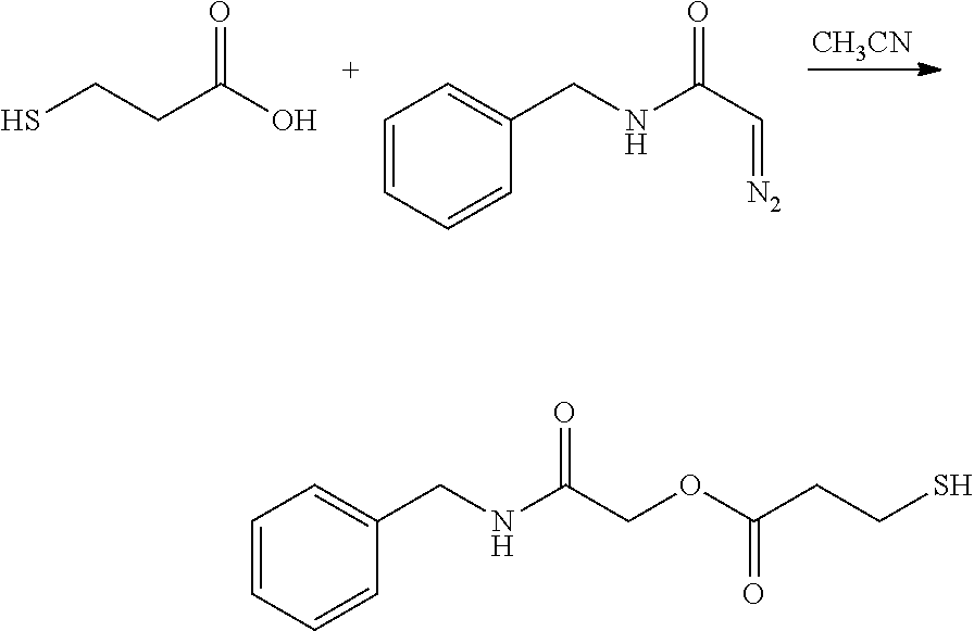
SCCC(O)=O.C1(CNC(C=[N2])=O)=CC=CC=C1.[CH3CN].C1(CNC(COC(CCS)=O)=O)=CC=CC=C1
